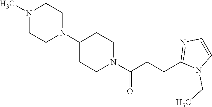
C1(N2CCN(C)CC2)CCN(C(CCC2=NC=CN2CC)=O)CC1
